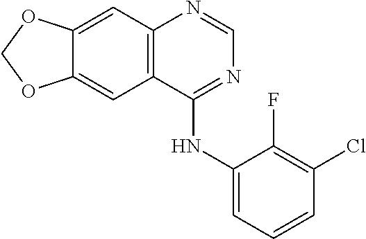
C12=CC3=C(C=C1OCO2)C(NC1=CC=CC(Cl)=C1F)=NC=N3
